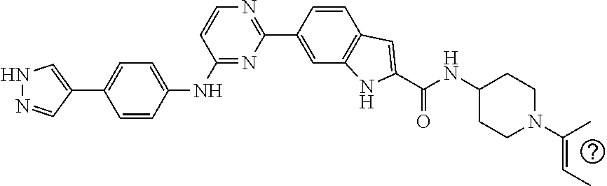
N1N=CC(C2=CC=C(NC3=NC(C4=CC5=C(C=C4)C=C(C(=O)NC4CCN(C(=CC)C)CC4)N5)=NC=C3)C=C2)=C1
